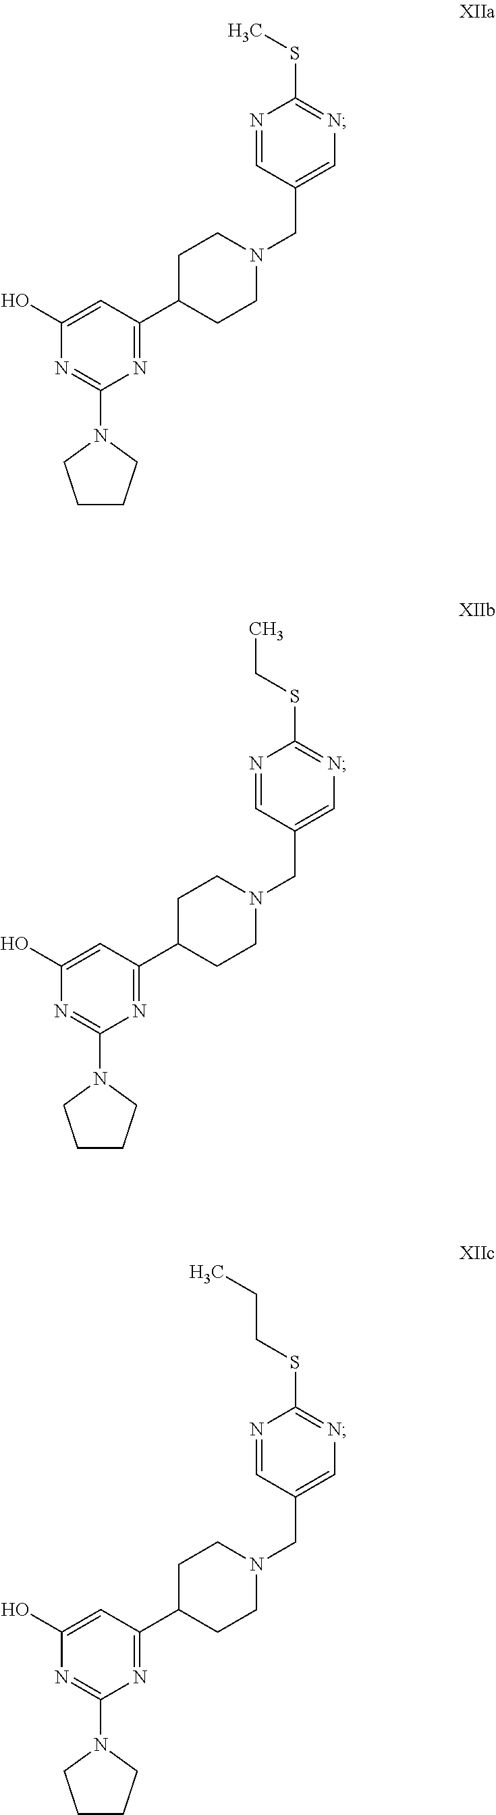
C1CCN(C2=NC(O)=CC(C3CCN(CC4=CN=C(SC)N=C4)CC3)=N2)C1.C1CCN(C2=NC(O)=CC(C3CCN(CC4=CN=C(SCC)N=C4)CC3)=N2)C1.C1CCN(C2=NC(O)=CC(C3CCN(CC4=CN=C(SCCC)N=C4)CC3)=N2)C1
